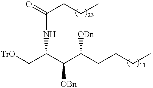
[TrO]CC(C(C(CCCC)[OBn])[OBn])NC(CCC)=O
